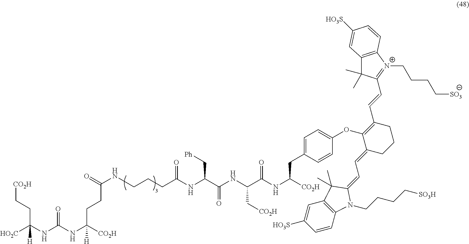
[HO2C]C(NC(NC([CO2H])([H])CCC(=O)NCCCC(NC(C(NC(C(NC([CO2H])CC1=CC=C(OC2=C(C=CC3=[N+](CCCC[SO3])C4=C(C3(C)C)C=C([HO3S])C=C4)CCCC2=CC=C2C(C)(C)C3=C(N2CCCC[SO3H])C=CC([HO3S])=C3)C=C1)=O)C[CO2H])=O)C[Ph])=O)=O)([H])CC[CO2H]
